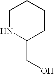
C1NC(CO)CCC1
